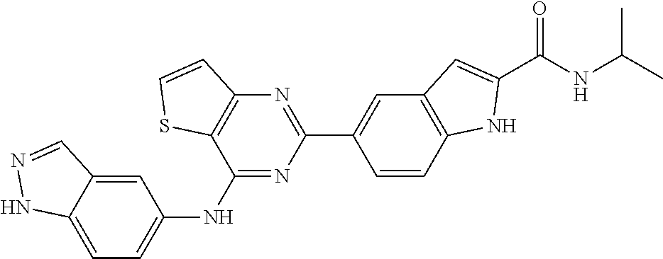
C12=CC=C(NC3=NC(C4=CC5=C(C=C4)NC(C(NC(C)C)=O)=C5)=NC4=C3SC=C4)C=C1C=NN2
